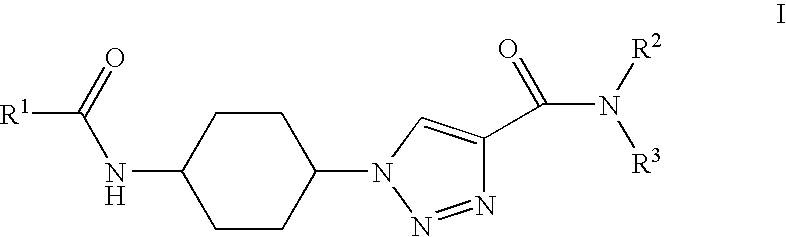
[R1]C(NC1CCC(N2C=C(C(N([R2])[R3])=O)N=N2)CC1)=O
